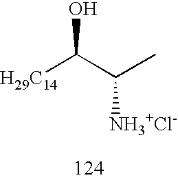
[H29C14]C(C(C)[NH3+Cl-])O
